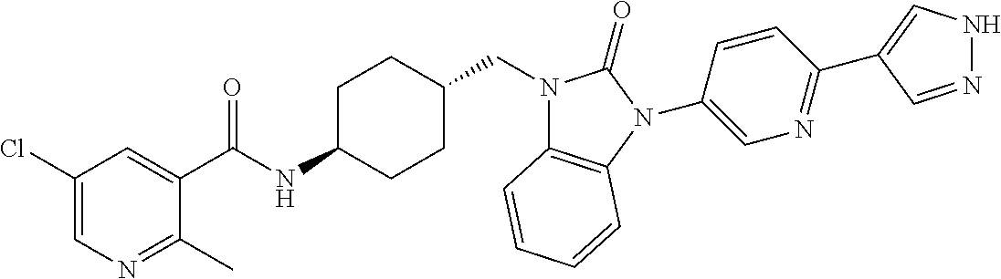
C1(Cl)=CN=C(C)C(C(NC2CCC(CN3C4=C(N(C5=CN=C(C6=CNN=C6)C=C5)C3=O)C=CC=C4)CC2)=O)=C1
